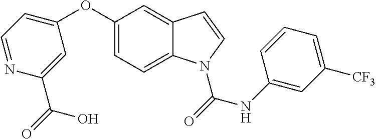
C1(OC2=CC=NC(C(=O)O)=C2)=CC=C2C(=C1)C=CN2C(=O)NC1=CC([CF3])=CC=C1
